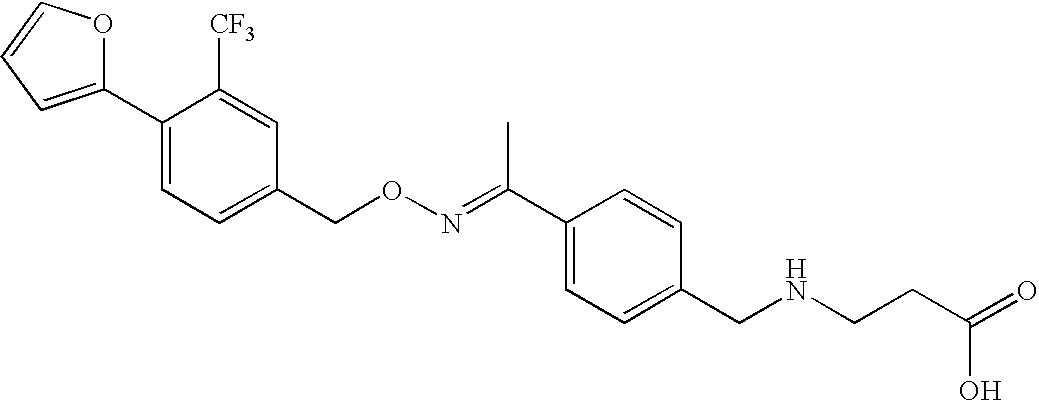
C1([CF3])=CC(CON=C(C2=CC=C(CNCCC(=O)O)C=C2)C)=CC=C1C1=CC=CO1
